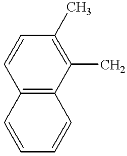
C12=C(C(C)=C(C)C=C1)C=CC=C2
